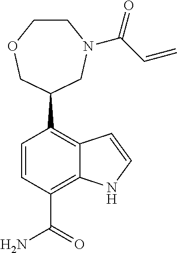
C1(C2COCCN(C(C=C)=O)C2)=C2C(=C(C(N)=O)C=C1)NC=C2
